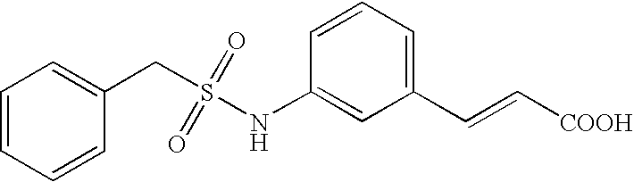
C1(NS(CC2=CC=CC=C2)(=O)=O)=CC(C=C[COOH])=CC=C1
